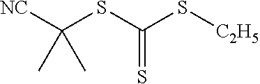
[NC]C(SC(S[C2H5])=S)(C)C
